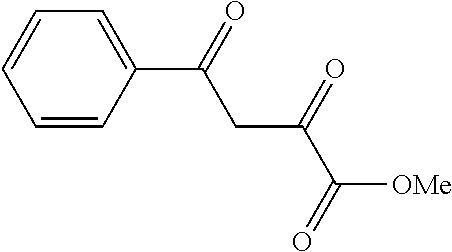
C1=CC(C(=O)CC(C([OMe])=O)=O)=CC=C1
